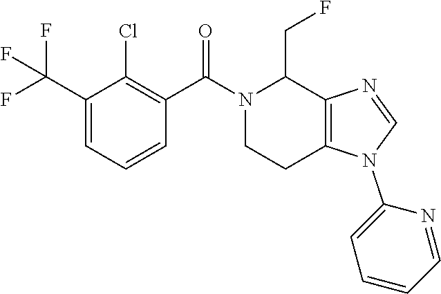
C1(C(F)(F)F)=CC=CC(C(=O)N2CCC3=C(C2CF)N=CN3C2=CC=CC=N2)=C1Cl
